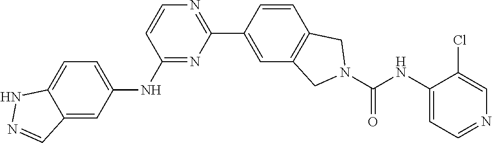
C12=CC=C(NC3=NC(C4=CC5=C(C=C4)CN(C(NC4=CC=NC=C4Cl)=O)C5)=NC=C3)C=C1C=NN2
